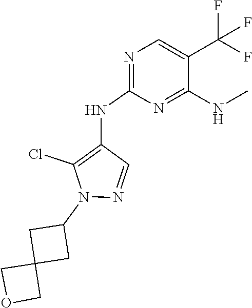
N1=C(NC2=C(Cl)N(C3CC4(C3)COC4)N=C2)N=C(NC)C(C(F)(F)F)=C1
